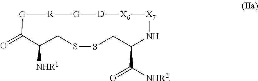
[G]1[R][G][D][X6][X7]NC(C([NHR2])=O)CSSCC([NHR1])C1=O
